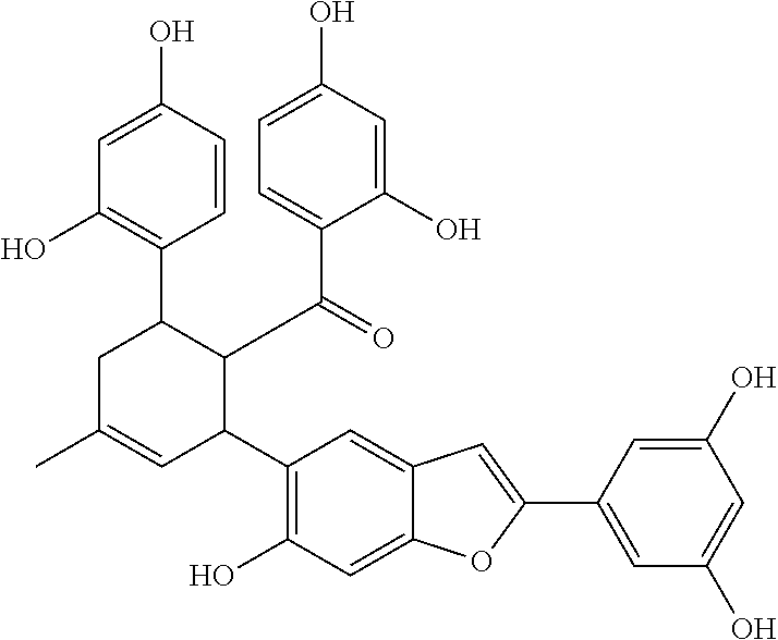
C1=C(O)C=CC(C2CC(C)=CC(C3=C(O)C=C4C(=C3)C=C(C3=CC(O)=CC(O)=C3)O4)C2C(=O)C2=CC=C(O)C=C2O)=C1O
